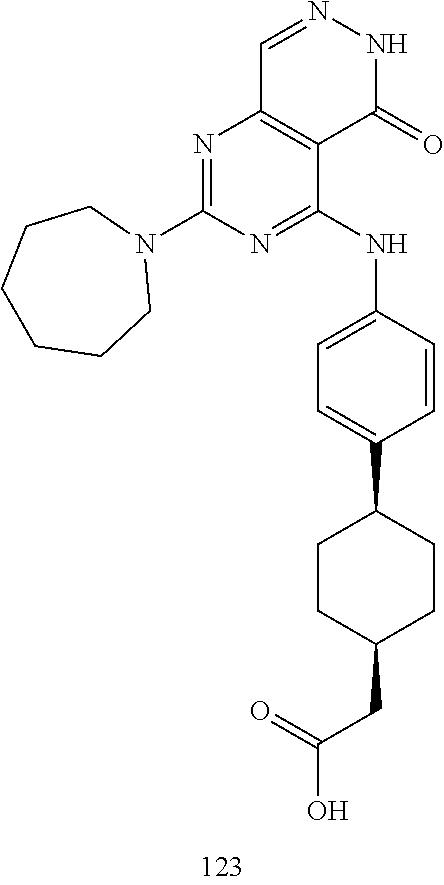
C1=NNC(=O)C2=C1N=C(N1CCCCCC1)N=C2NC1=CC=C(C2CCC(CC(O)=O)CC2)C=C1
